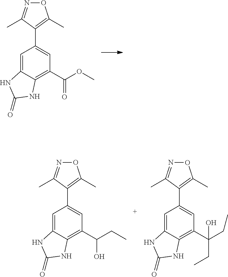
O1N=C(C)C(C2=CC(C(=O)OC)=C3C(=C2)NC(=O)N3)=C1C.O1N=C(C)C(C2=CC(C(O)CC)=C3C(=C2)NC(=O)N3)=C1C.O1N=C(C)C(C2=CC(C(CC)(CC)O)=C3C(=C2)NC(=O)N3)=C1C
